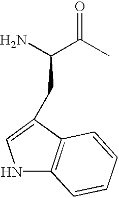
N1C2=C(C(CC(N)C(C)=O)=C1)C=CC=C2
